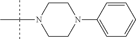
C1CN(C2=CC=CC=C2)CCN1C(C)(C)C
